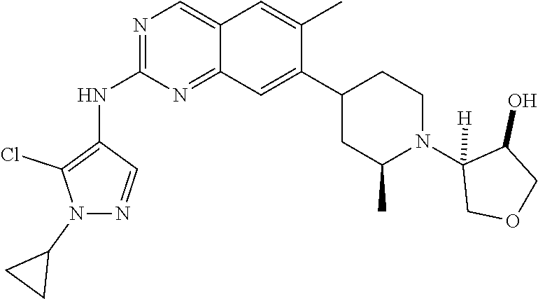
C12=CN=C(NC3=C(Cl)N(C4CC4)N=C3)N=C1C=C(C1CC(C)N(C3([H])COCC3O)CC1)C(C)=C2
